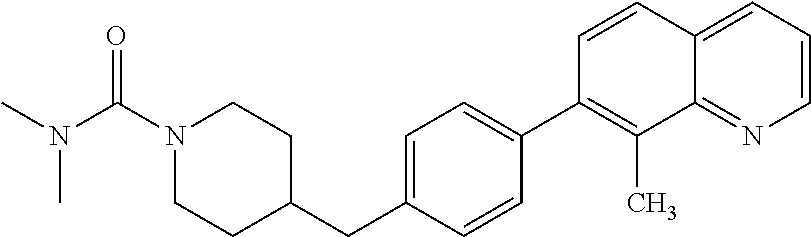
C1=C(C2=C(C)C3=NC=CC=C3C=C2)C=CC(CC2CCN(C(N(C)C)=O)CC2)=C1
